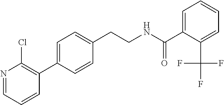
C(CNC(=O)C1=CC=CC=C1C(F)(F)F)C1=CC=C(C2=C(Cl)N=CC=C2)C=C1
